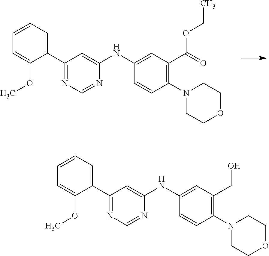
C1=CC=C(C2=NC=NC(NC3=CC(C(=O)OCC)=C(N4CCOCC4)C=C3)=C2)C(OC)=C1.C1=CC=C(C2=NC=NC(NC3=CC(CO)=C(N4CCOCC4)C=C3)=C2)C(OC)=C1
